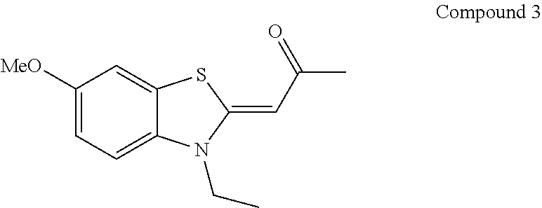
C12=CC=C([MeO])C=C1SC(=CC(C)=O)N2CC
